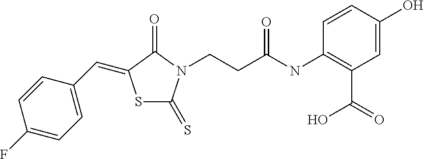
S1C(=S)N(CCC(NC2=C(C(O)=O)C=C(O)C=C2)=O)C(=O)C1=CC1=CC=C(F)C=C1
